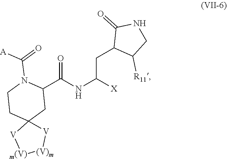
O=C(NC([X])CC1C([R11])CNC1=O)C1CC2(CCN1C(=O)[A])[V][m(V)][(V)m][V]2
